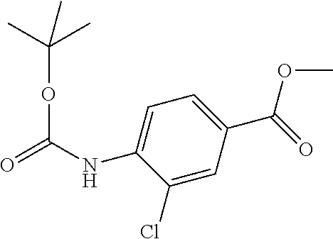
C1(Cl)=CC(C(=O)OC)=CC=C1NC(=O)OC(C)(C)C
